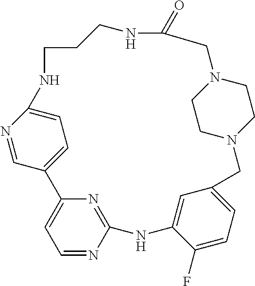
C1=NC2=NC(=C1)C1=CC=C(N=C1)NCCCNC(=O)CN1CCN(CC3=CC=C(F)C(=C3)N2)CC1
